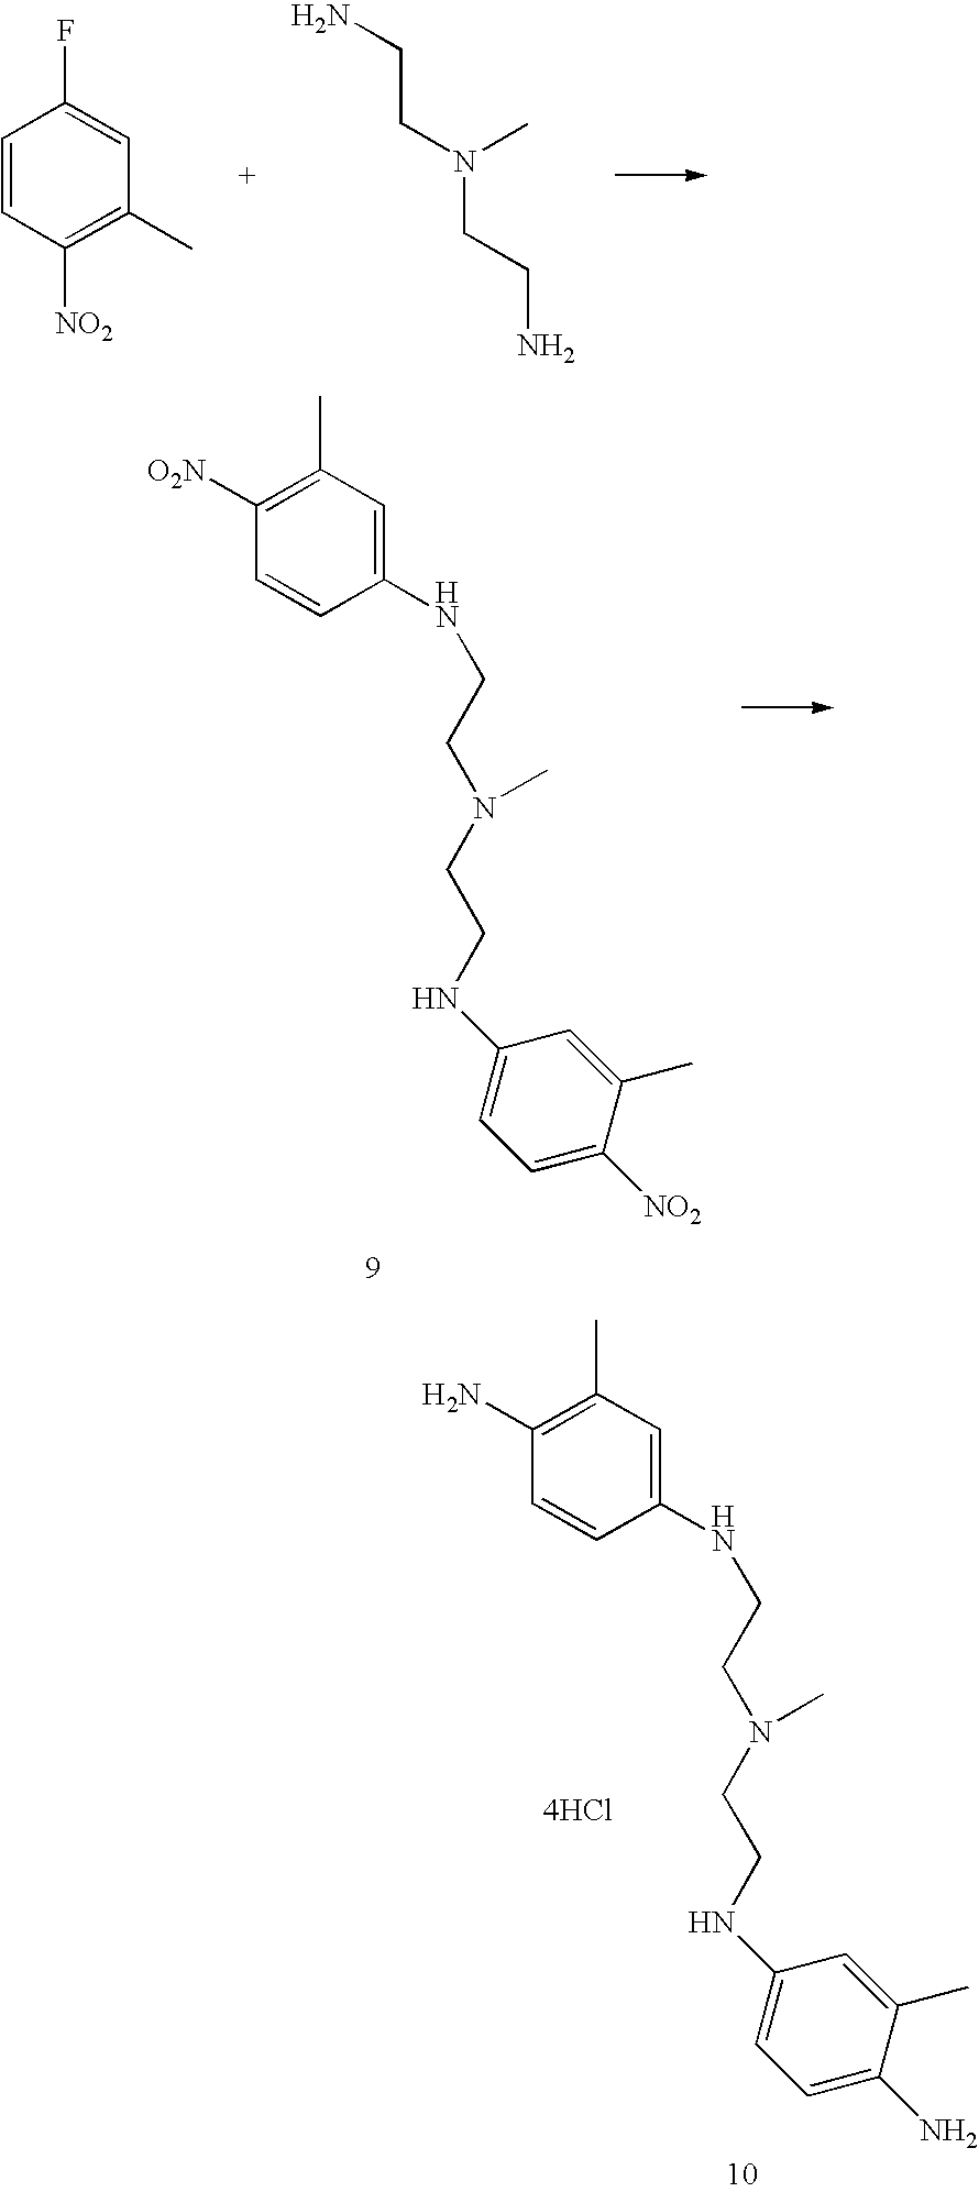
C1=CC([NO2])=C(C)C=C1F.C(CN(CCN)C)N.C1=C(NCCN(CCNC2=CC=C([NO2])C(C)=C2)C)C=CC([O2N])=C1C.C1=C(NCCN(CCNC2=CC=C(N)C(C)=C2)C)C=CC(N)=C1C.[4HCl]
